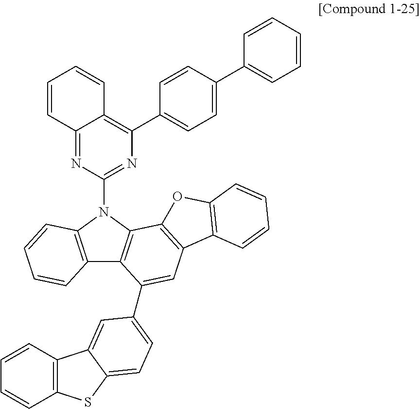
C12=C(N(C3=NC(C4=CC=C(C5=CC=CC=C5)C=C4)=C4C(=N3)C=CC=C4)C3=C1C(C1=CC=C4SC5=C(C=CC=C5)C4=C1)=CC1=C3OC3=C1C=CC=C3)C=CC=C2
